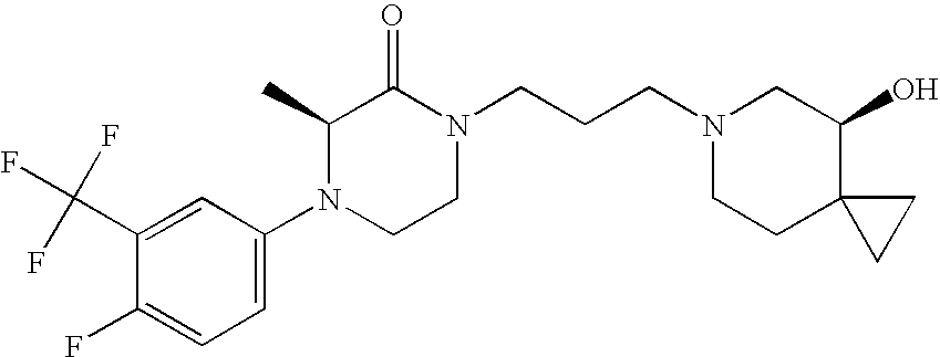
C1(F)=CC=C(N2CCN(CCCN3CCC4(C(O)C3)CC4)C(=O)C2C)C=C1C(F)(F)F
